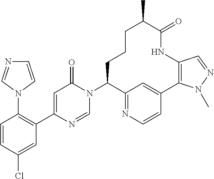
N1(C2=C(C3=CC(=O)N(C4C5=NC=CC(=C5)C5=C(NC(=O)C(C)CCC4)C=NN5C)C=N3)C=C(Cl)C=C2)C=CN=C1
